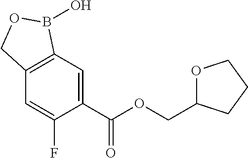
C1=C(C(OCC2OCCC2)=O)C(F)=CC2=C1B(O)OC2
